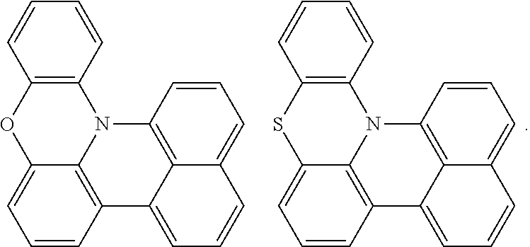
C1=CC2=C3C(=C1)OC1=C(N3C3=C4C2=CC=CC4=CC=C3)C=CC=C1.C1=CC2=C3C(=C1)SC1=C(N3C3=C4C2=CC=CC4=CC=C3)C=CC=C1
